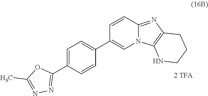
C1=CC2=NC3=C(N2C=C1C1=CC=C(C2=NN=C(C)O2)C=C1)NCCC3
